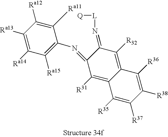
C1([Ra11])=C([Ra12])C([Ra13])=C([Ra14])C([Ra15])=C1N=C1C([R31])=C2C(=C([R32])C1=N[L][Q])C([R36])=C([R38])C([R37])=C2[R35]
